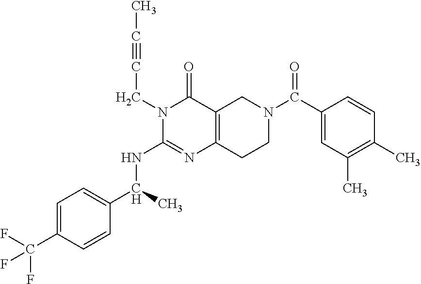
C1=C(C(F)(F)F)C=CC(C(C)NC2=NC3=C(C(=O)N2CC#CC)CN(C(C2=CC(C)=C(C)C=C2)=O)CC3)=C1
